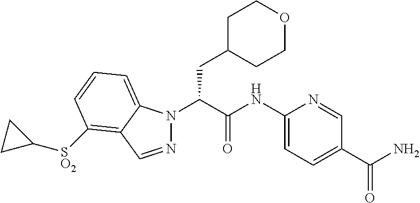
N1(C(C(NC2=CC=C(C(=O)N)C=N2)=O)CC2CCOCC2)N=CC2=C([SO2]C3CC3)C=CC=C12
